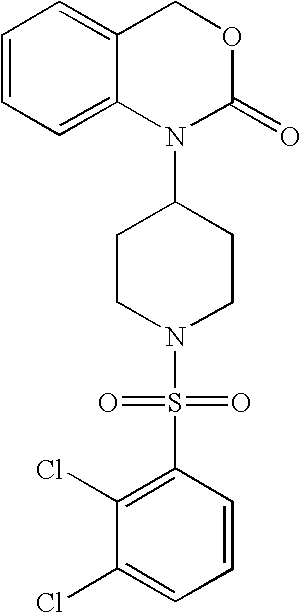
C1=CC=C2C(=C1)COC(=O)N2C1CCN(S(C2=C(Cl)C(Cl)=CC=C2)(=O)=O)CC1
